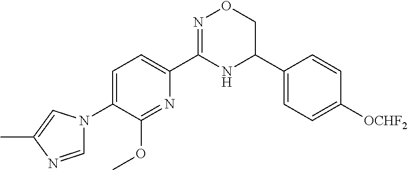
C1=C(N2C=NC(C)=C2)C(OC)=NC(C2=NOCC(C3=CC=C([OCHF2])C=C3)N2)=C1
